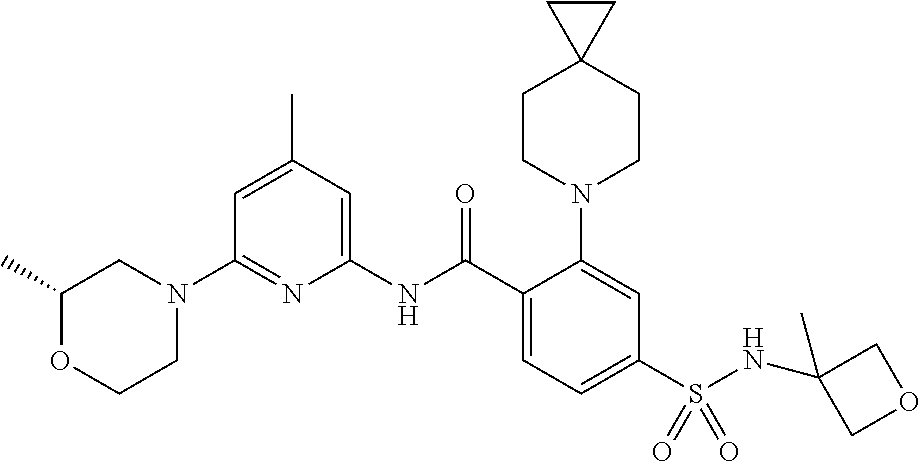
C1(N2CC(C)OCC2)=NC(NC(C2=CC=C(S(NC3(C)COC3)(=O)=O)C=C2N2CCC3(CC2)CC3)=O)=CC(C)=C1
